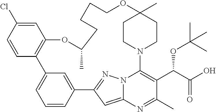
C1=C(Cl)C=CC2=C1OC(C)CCCCOC1(C)CCN(C3=C(C(C(O)=O)OC(C)(C)C)C(C)=NC4=CC(=NN43)C3=CC2=CC=C3)CC1
